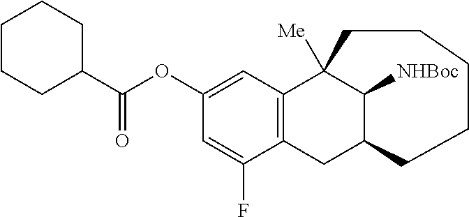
C1CC(C(OC2=CC3=C(CC4C([NHBoc])C3([Me])CCCCC4)C(F)=C2)=O)CCC1
